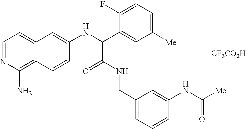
C1=NC(N)=C2C(=C1)C=C(NC(C1=CC([Me])=CC=C1F)C(=O)NCC1=CC=CC(NC([Me])=O)=C1)C=C2.[CF3CO2H]
